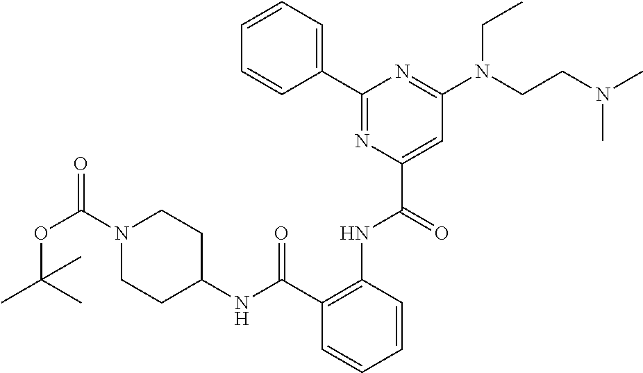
C1=CC=CC(C2=NC(C(=O)NC3=C(C(NC4CCN(C(OC(C)(C)C)=O)CC4)=O)C=CC=C3)=CC(N(CCN(C)C)CC)=N2)=C1
